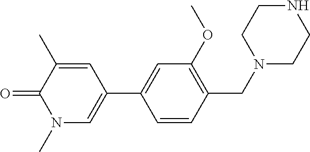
O=C1C(C)=CC(C2=CC(OC)=C(CN3CCNCC3)C=C2)=CN1C
